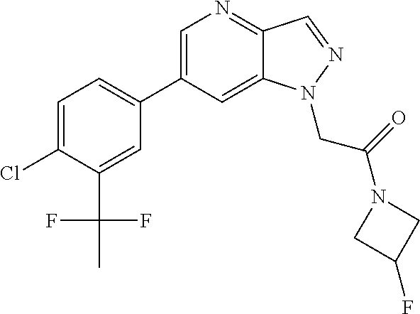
C1(C2=CC=C(Cl)C(C(F)(F)C)=C2)=CN=C2C(=C1)N(CC(=O)N1CC(F)C1)N=C2
